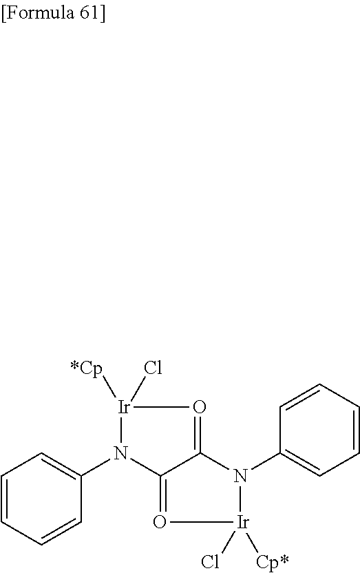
C1=CC=CC(N2C3=O[Ir]([Cp*])(Cl)N(C4=CC=CC=C4)C3=O[Ir]2(Cl)[*Cp])=C1
